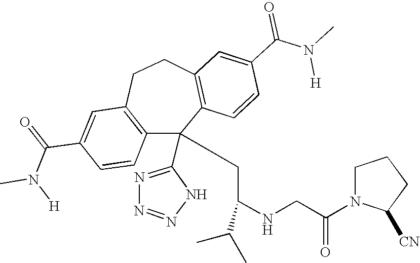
C1(C(=O)N(C)[H])=CC2=C(C=C1)C(C1=NN=NN1)(CC(NCC(N1C([CN])CCC1)=O)C(C)C)C1=C(CC2)C=C(C(N(C)[H])=O)C=C1
